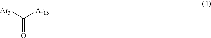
C(=O)([Ar3])[Ar13]
